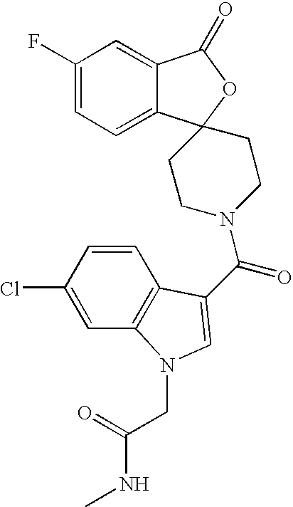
C1(F)=CC=C2C(=C1)C(=O)OC21CCN(C(C2=CN(CC(NC)=O)C3=C2C=CC(Cl)=C3)=O)CC1
